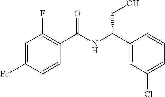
C1=C(Br)C=CC(C(NC(C2=CC(Cl)=CC=C2)CO)=O)=C1F
